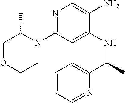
N1=C(N2C(C)COCC2)C=C(NC(C2=CC=CC=N2)C)C(N)=C1
